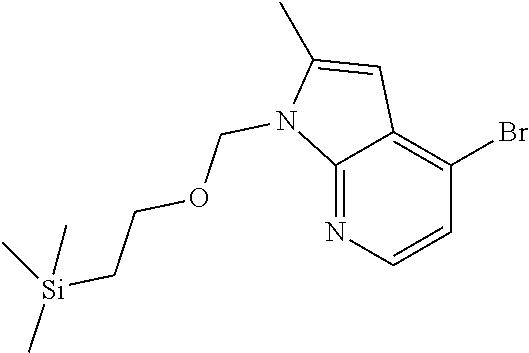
C12=NC=CC(Br)=C1C=C(C)N2COCC[Si](C)(C)C
